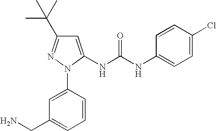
C1=C(NC(NC2=CC=C(Cl)C=C2)=O)N(C2=CC(CN)=CC=C2)N=C1C(C)(C)C
